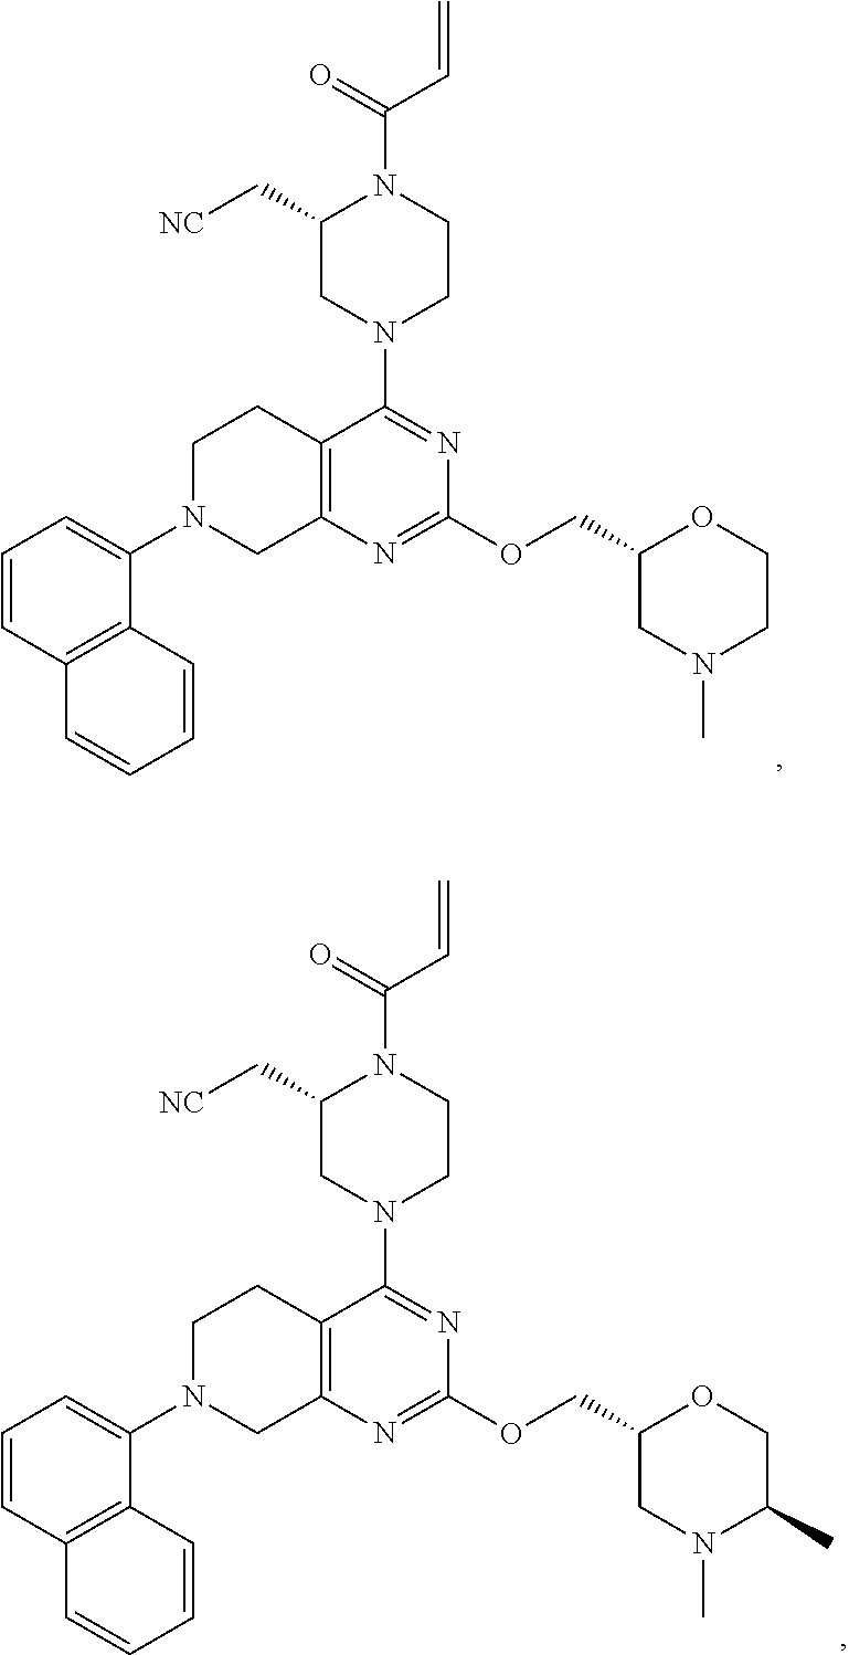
C1=CC2=C(C(N3CC4=C(CC3)C(N3CCN(C(C=C)=O)C(C[NC])C3)=NC(OCC3CN(C)CCO3)=N4)=C1)C=CC=C2.C1=CC2=C(C(N3CC4=C(CC3)C(N3CCN(C(C=C)=O)C(C[NC])C3)=NC(OCC3CN(C)C(C)CO3)=N4)=C1)C=CC=C2
